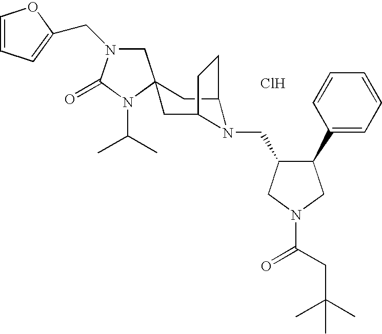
Cl.C1N(CC2=CC=CO2)C(=O)N(C(C)C)C12CC1N(CC3C(C4=CC=CC=C4)CN(C(=O)CC(C)(C)C)C3)C(C2)CC1
